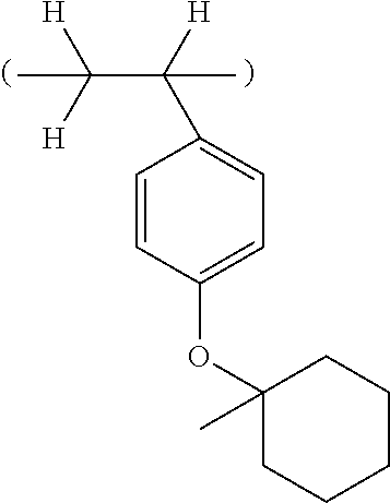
C1(C([H])(C([H])([H])C)C)=CC=C(OC2(C)CCCCC2)C=C1
